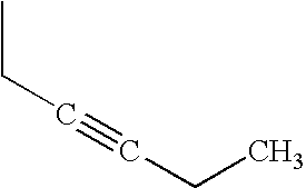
CCC#CCC
